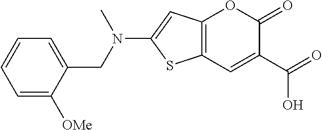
C12=C(C=C(C(=O)O)C(=O)O1)SC(N(CC1=CC=CC=C1[OMe])C)=C2
